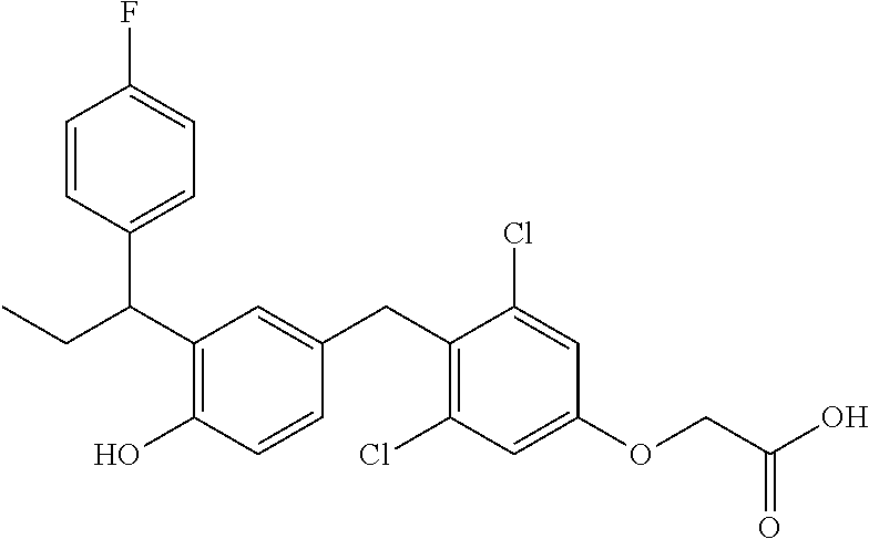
C(C1=C(O)C=CC(CC2=C(Cl)C=C(OCC(O)=O)C=C2Cl)=C1)(C1=CC=C(F)C=C1)CC
